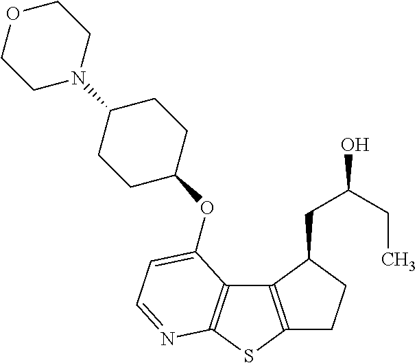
C12=C(SC3=C1C(OC1CCC(N4CCOCC4)CC1)=CC=N3)CCC2CC(O)CC
